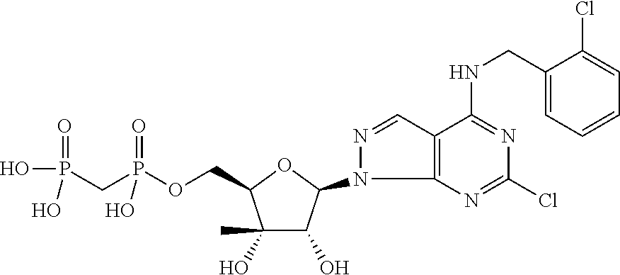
P(=O)(O)(O)CP(=O)(O)OCC1OC(N2N=CC3=C2N=C(Cl)N=C3NCC2=CC=CC=C2Cl)C(O)C1(O)C
